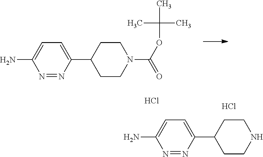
C1CN(C(OC(C)(C)C)=O)CCC1C1=CC=C(N)N=N1.C1CNCCC1C1=CC=C(N)N=N1.Cl.Cl
